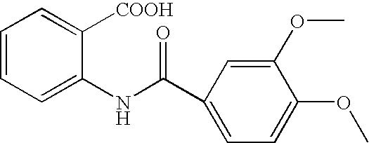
C1=CC=C(NC(C2=CC=C(OC)C(OC)=C2)=O)C([COOH])=C1
